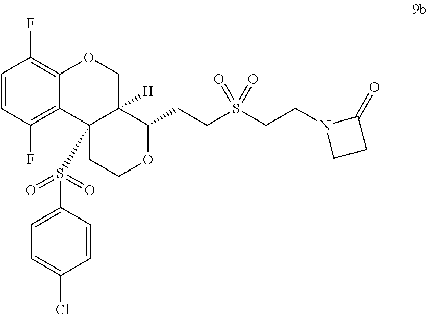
C1=CC(F)=C2C(=C1F)OCC1([H])C2(S(C2=CC=C(Cl)C=C2)(=O)=O)CCOC1CCS(CCN1CCC1=O)(=O)=O
